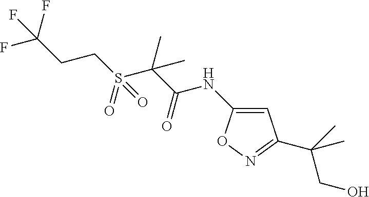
C1=C(NC(=O)C(C)(S(=O)(CCC(F)(F)F)=O)C)ON=C1C(CO)(C)C
